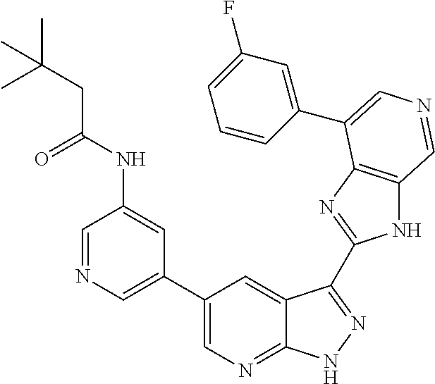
C1(C2=CN=C3C(=C2)C(C2=NC4=C(N2)C=NC=C4C2=CC(F)=CC=C2)=NN3)=CN=CC(NC(CC(C)(C)C)=O)=C1
